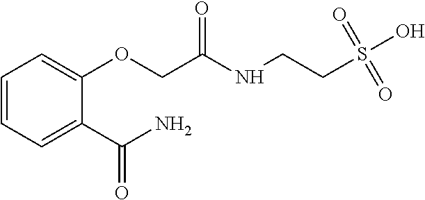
C1=CC=C(OCC(=O)NCCS(O)(=O)=O)C(C(N)=O)=C1
